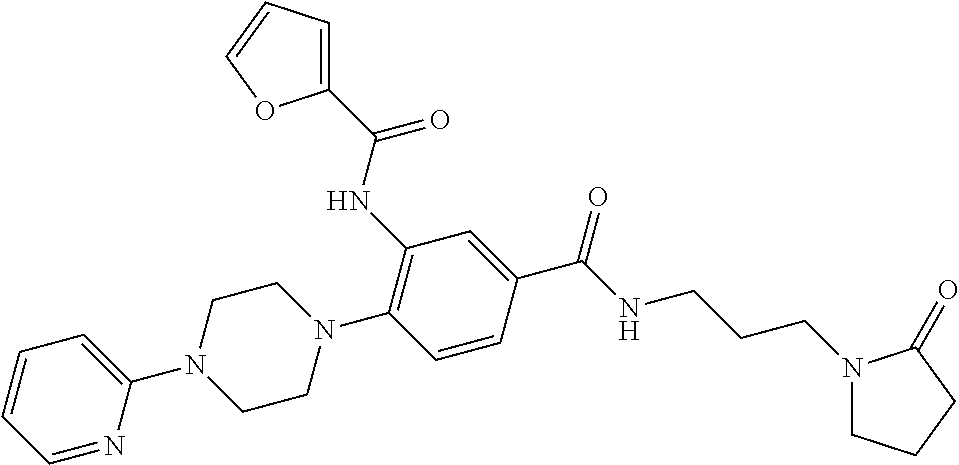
N1(CCCNC(C2=CC(NC(C3=CC=CO3)=O)=C(N3CCN(C4=CC=CC=N4)CC3)C=C2)=O)CCCC1=O
